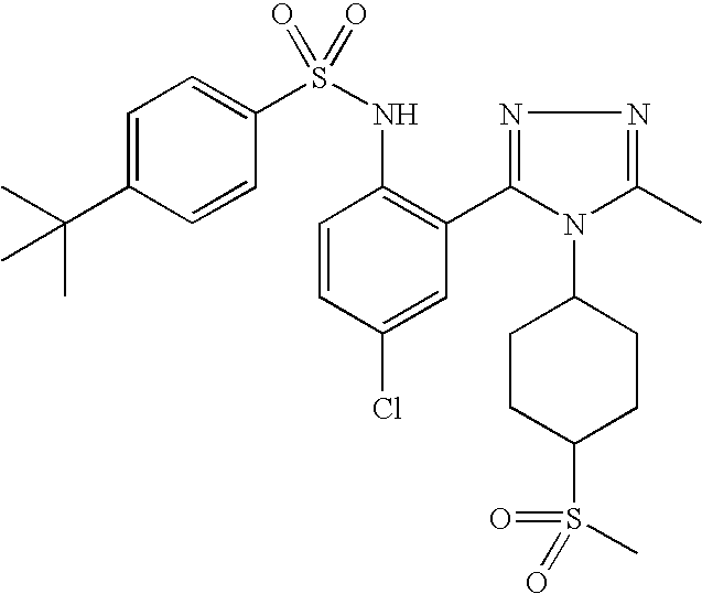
C1=C(C(C)(C)C)C=CC(S(NC2=C(C3=NN=C(C)N3C3CCC(S(C)(=O)=O)CC3)C=C(Cl)C=C2)(=O)=O)=C1
